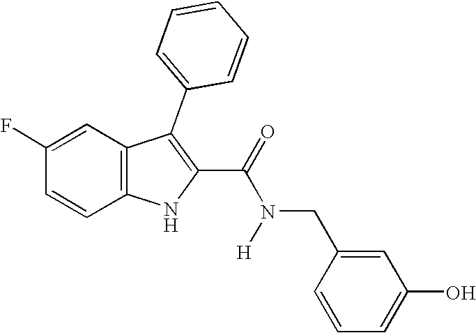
C1=C(F)C=CC2=C1C(C1=CC=CC=C1)=C(C(=O)N(CC1=CC(O)=CC=C1)[H])N2
